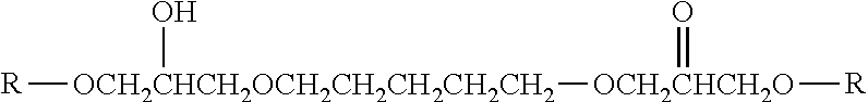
[R][OCH2CHCH2OCH2CH2CH2CH2CH2]([OCH2CHCH2O]([R])=O)O
